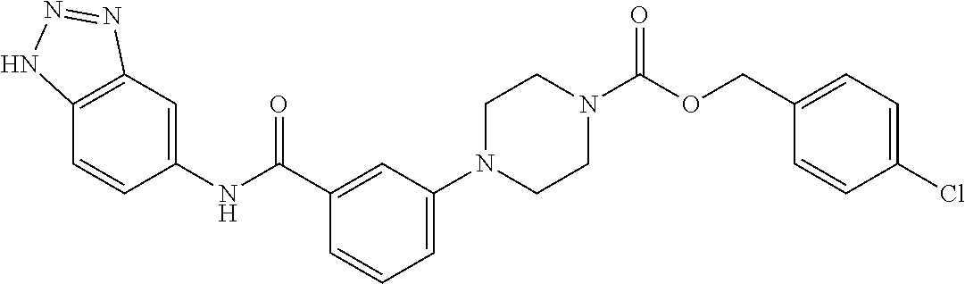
C12=C(C=C(NC(C3=CC(N4CCN(C(OCC5=CC=C(Cl)C=C5)=O)CC4)=CC=C3)=O)C=C1)N=NN2
